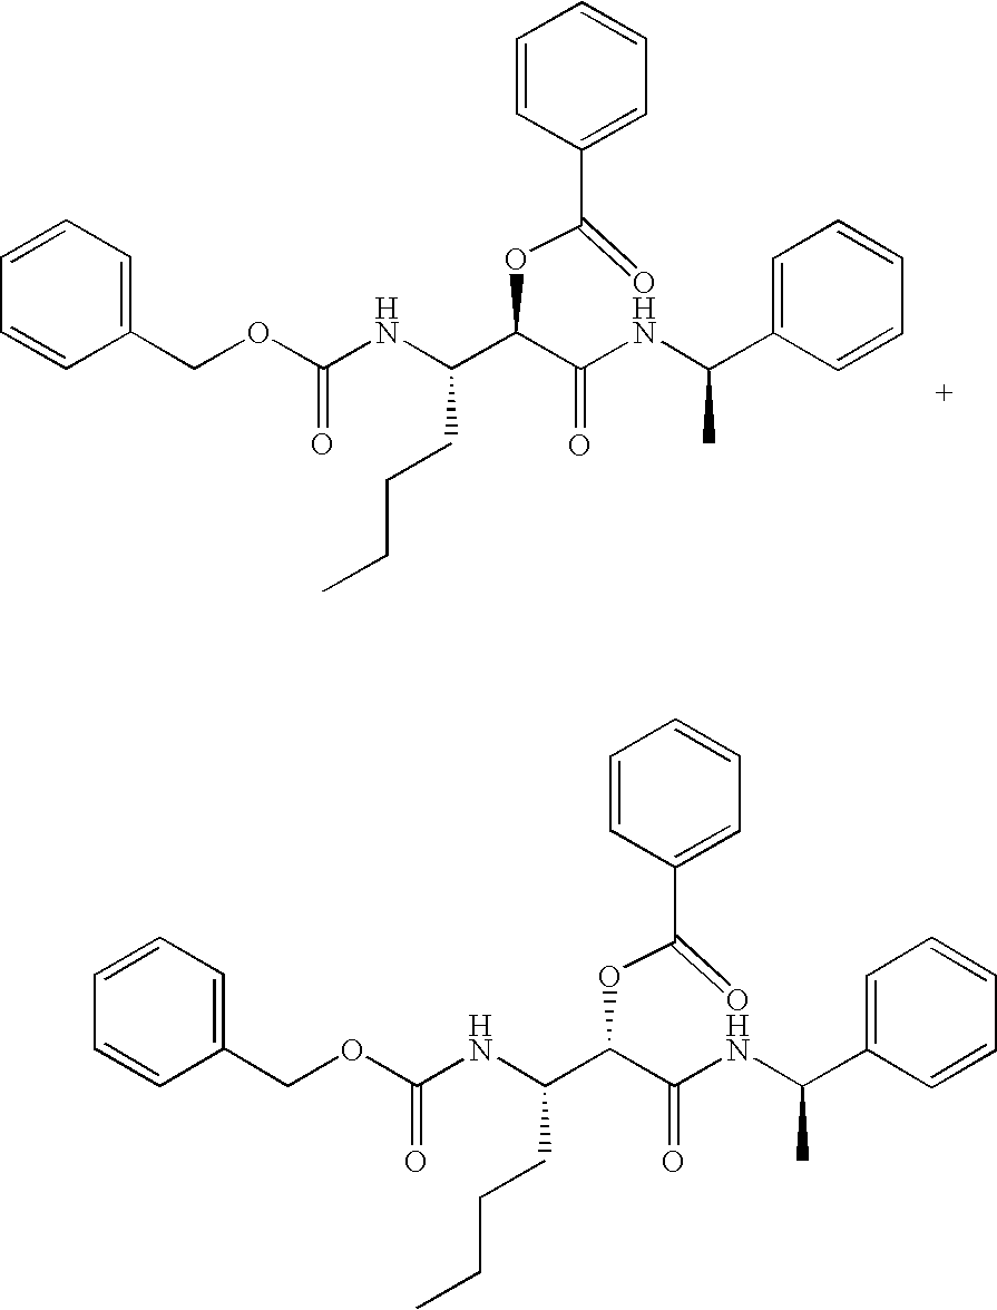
C1(COC(NC(C2C(=O)[OHN](C(C3=CC=CC=C3)C)=C(C3=CC=CC=C3)O2)CCCC)=O)=CC=CC=C1.C1(COC(NC(C2C(=O)[OHN](C(C3=CC=CC=C3)C)=C(C3=CC=CC=C3)O2)CCCC)=O)=CC=CC=C1
